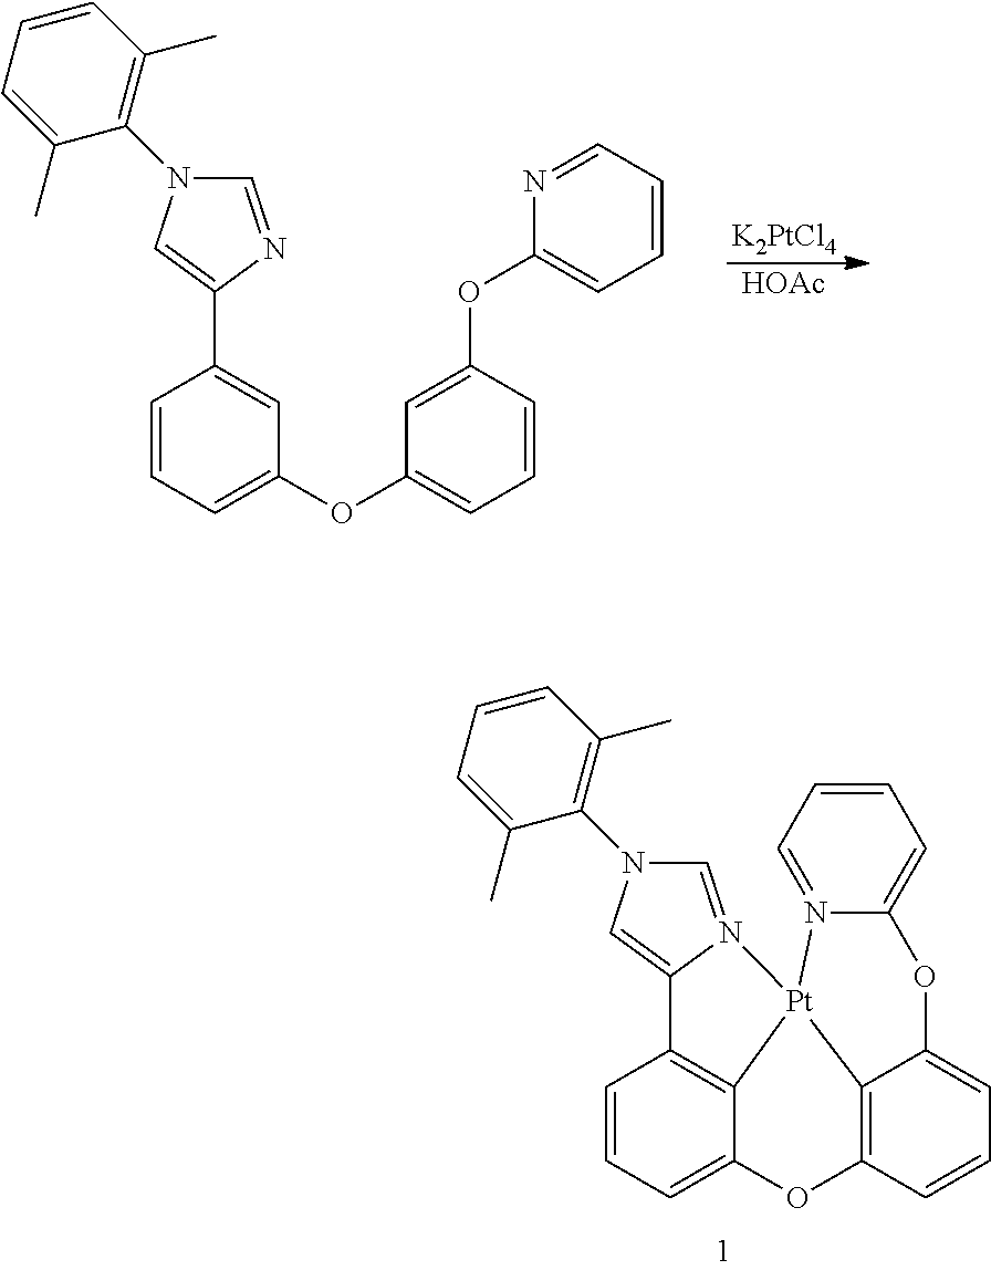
[K2PtCl4].[HOAc].C1=CC=C(OC2=CC=CC(OC3=CC=CC=N3)=C2)C=C1C1=CN(C2=C(C)C=CC=C2C)C=N1.C1=CC=C2C3=C1C1=CN(C4=C(C)C=CC=C4C)C=N1[Pt]31C3=C(O2)C=CC=C3OC2=CC=CC=N21
